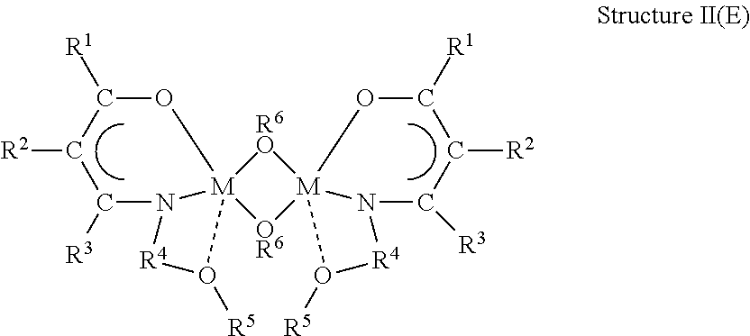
C1([R1])O[M]23(N(C([R3])C1[R2])[R4]O2[R5])[R6O][M]12([OR6]3)OC([R1])C([R2])C([R3])N1[R4]O2[R5]
